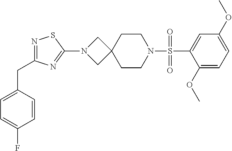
C1(OC)=CC=C(OC)C=C1S(N1CCC2(CC1)CN(C1=NC(CC3=CC=C(F)C=C3)=NS1)C2)(=O)=O
